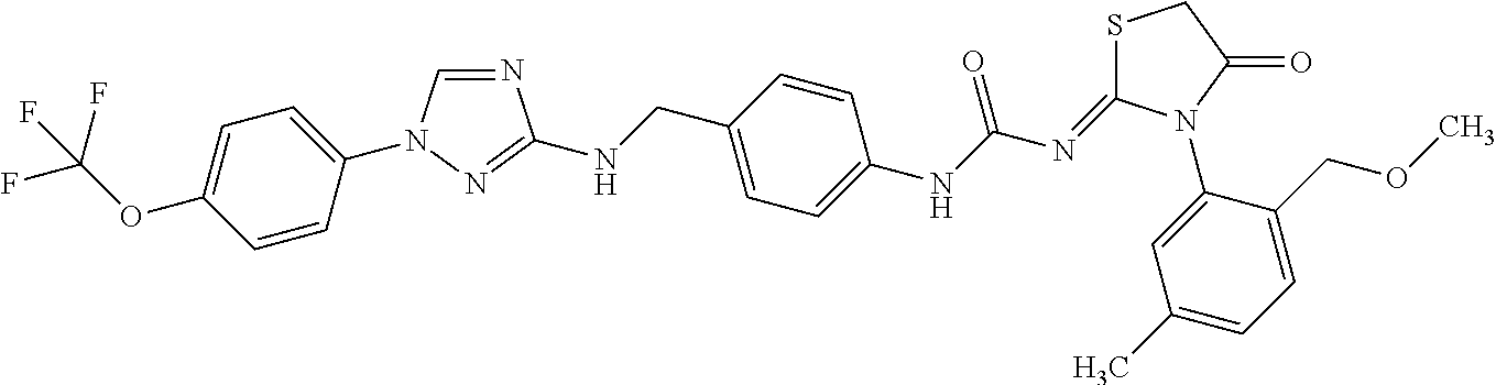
C1=CC(N2C=NC(NCC3=CC=C(NC(N=C4SCC(=O)N4C4=CC(C)=CC=C4COC)=O)C=C3)=N2)=CC=C1OC(F)(F)F
